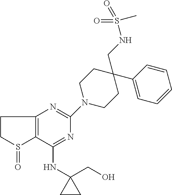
C1(NC2(CO)CC2)=NC(N2CCC(CNS(=O)(=O)C)(C3=CC=CC=C3)CC2)=NC2=C1S(=O)CC2
